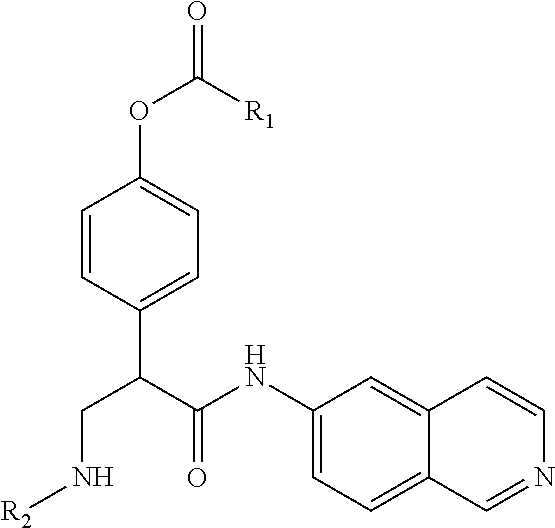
C1=CC(C(C(NC2=CC=C3C(=C2)C=CN=C3)=O)CN[R2])=CC=C1OC(=O)[R1]
